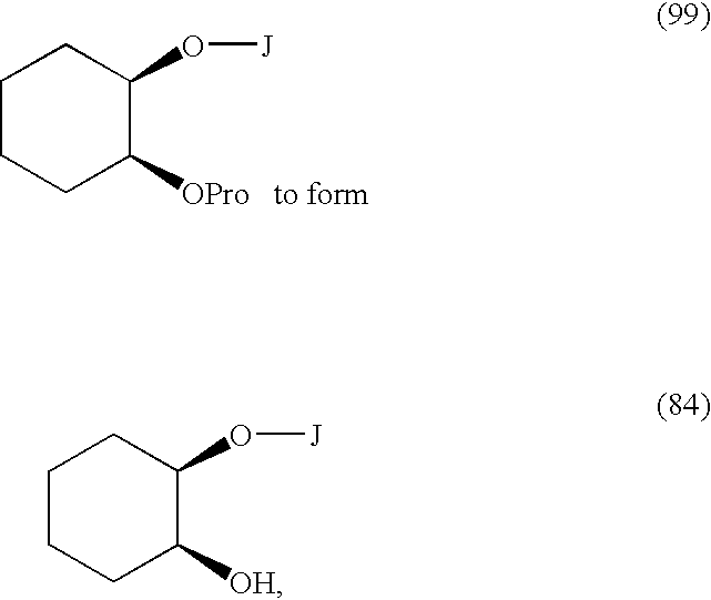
C1CCC([OPro])C(O[J])C1.C1CCC([OH])C(O[J])C1
